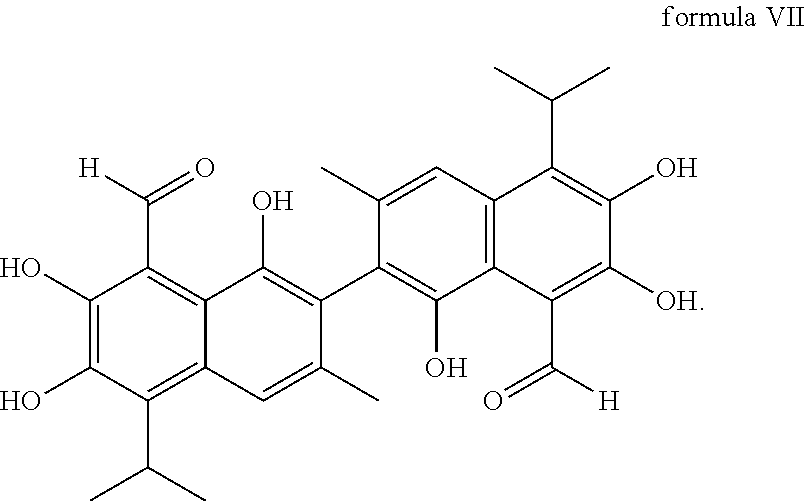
C1(O)=C(O)C(C(C)C)=C2C(=C1C([H])=O)C(O)=C(C1=C(O)C3=C(C=C1C)C(C(C)C)=C(O)C([OH])=C3C([H])=O)C(C)=C2
